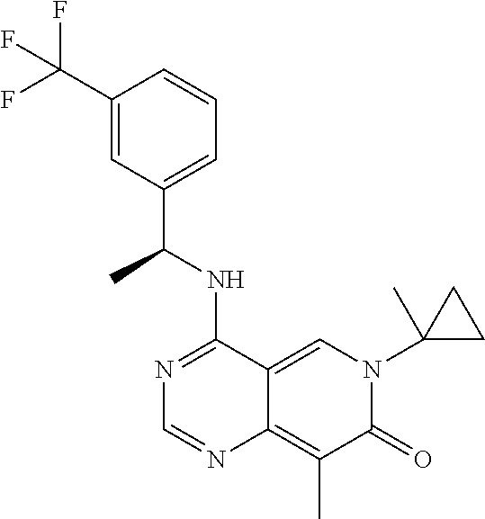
C12=CN(C3(C)CC3)C(=O)C(C)=C1N=CN=C2NC(C1=CC=CC(C(F)(F)F)=C1)C
